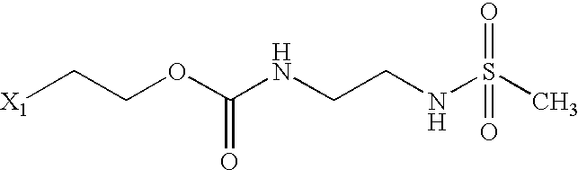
[X1]CCOC(NCCNS(C)(=O)=O)=O
